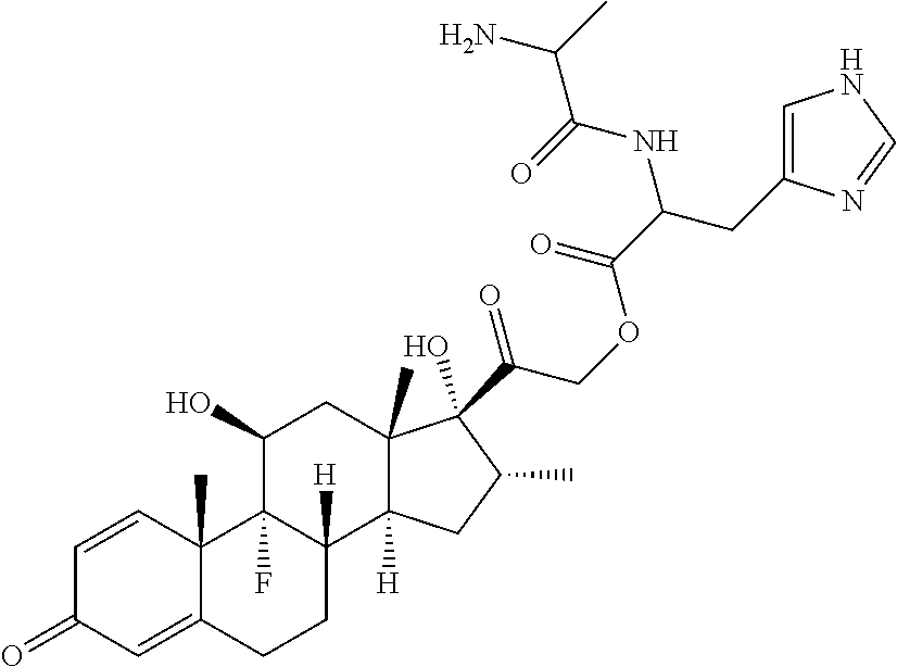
C1=CC2(C)C(=CC1=O)CCC1([H])C2(F)C(O)CC2(C)C1([H])CC(C)C2(O)C(COC(C(CC1=CNC=N1)NC(C(C)N)=O)=O)=O
